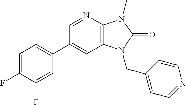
C1=C(F)C(F)=CC(C2=CC3=C(N=C2)N(C)C(=O)N3CC2=CC=NC=C2)=C1
